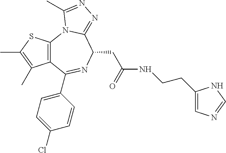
C12=C(SC(C)=C1C)N1C(=NN=C1C)C(CC(NCCC1=CN=CN1)=O)N=C2C1=CC=C(Cl)C=C1
